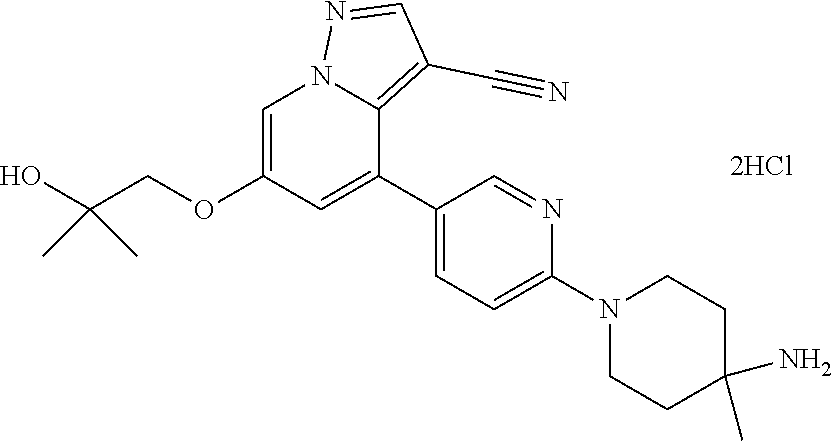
OC(COC1=CN2C(=C(C#N)C=N2)C(C2=CC=C(N3CCC(N)(C)CC3)N=C2)=C1)(C)C
